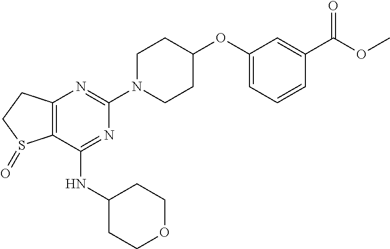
C12=C(C(NC3CCOCC3)=NC(N3CCC(OC4=CC=CC(C(OC)=O)=C4)CC3)=N1)S(=O)CC2
